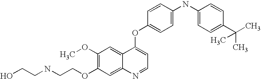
C1=CC(OC2=CC=NC3=CC(OCCNCCO)=C(OC)C=C23)=CC=C1NC1=CC=C(C(C)(C)C)C=C1
